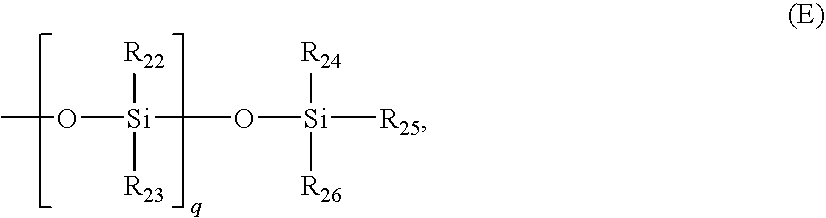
O([Si](O[Si]([R25])([R24])[R26])([R22])[R23])C
